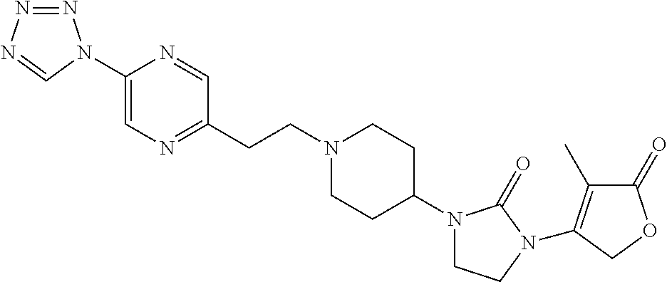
C(CN1CCC(N2CCN(C3=C(C)C(=O)OC3)C2=O)CC1)C1=NC=C(N2N=NN=C2)N=C1
